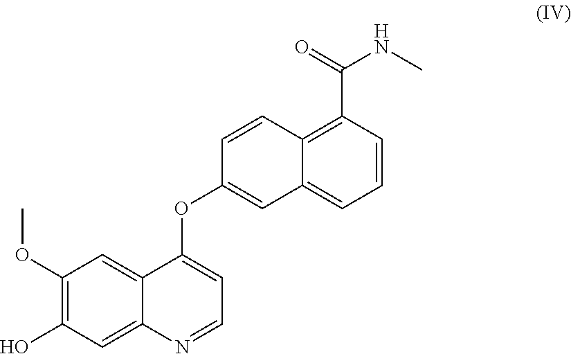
C1(OC)=C(O)C=C2C(=C1)C(OC1=CC3=CC=CC(C(=O)NC)=C3C=C1)=CC=N2
